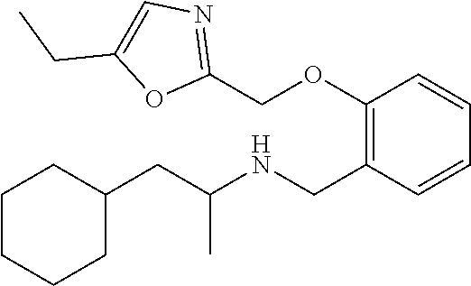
C1(CC(NCC2=C(OCC3=NC=C(CC)O3)C=CC=C2)C)CCCCC1
